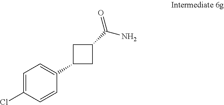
C1=C(Cl)C=CC(C2CC(C(N)=O)C2)=C1
